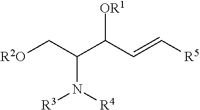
[R2O]CC(C(C=C[R5])[OR1])N([R4])[R3]
